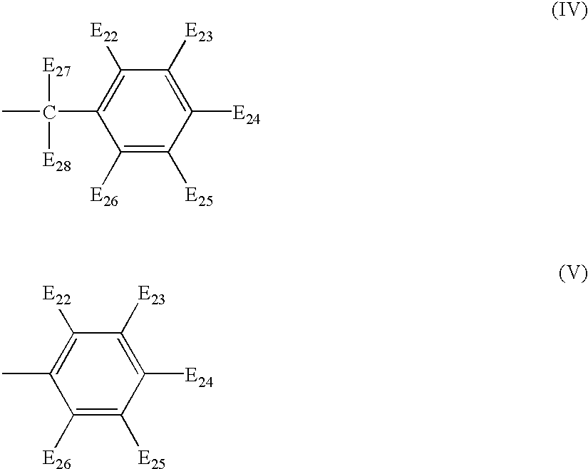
C1([E23])=C([E24])C([E25])=C([E26])C(C(C)([E27])[E28])=C1[E22].C1([E23])=C([E24])C([E25])=C([E26])C(C)=C1[E22]
